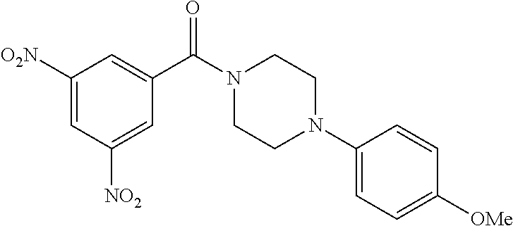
C1([O2N])=CC([NO2])=CC(C(N2CCN(C3=CC=C([OMe])C=C3)CC2)=O)=C1
